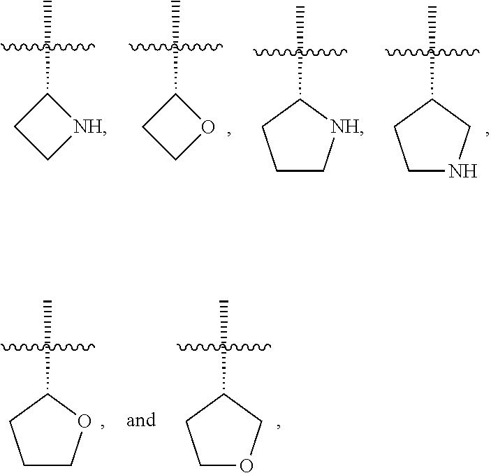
C1C[NH]C1C.C1COC1C.C1C[NH]C(C)C1.C1NCC(C)C1.C1COC(C)C1.C1OCC(C)C1
